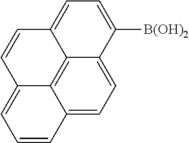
C12=CC=C3C4=C1C(=CC=C2)C=CC4=CC=C3[B(OH)2]
